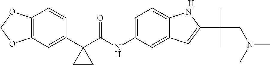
C1(C2(C(NC3=CC=C4C(=C3)C=C(C(C)(CN(C)C)C)N4)=O)CC2)=CC2=C(C=C1)OCO2.[H]
